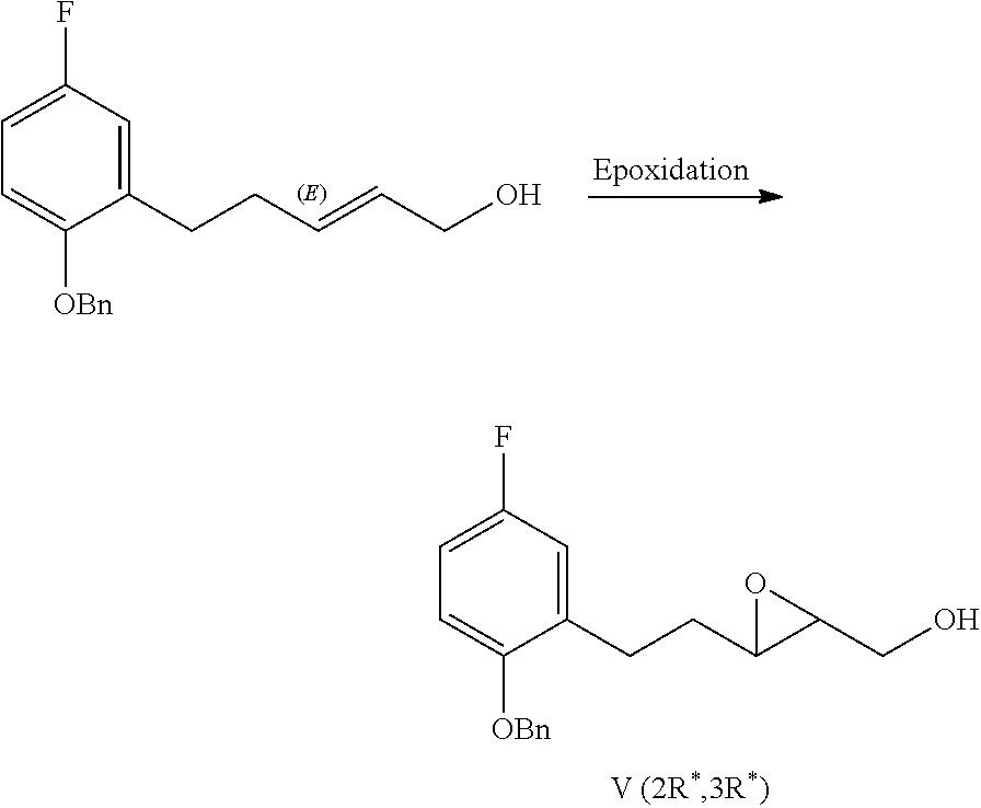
C1(F)=CC=C([OBn])C(CCC=CCO)=C1.C1(F)=CC=C([OBn])C(CCC2C(CO)O2)=C1
